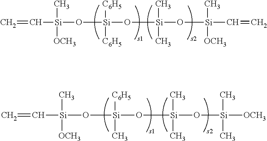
C=C[Si](C)([OCH3])O[Si](O[Si](O[Si](C=C)(C)[OCH3])(C)C)([C6H5])[C6H5].C=C[Si](C)([OCH3])O[Si](O[Si](O[Si]([OCH3])(C)C)(C)C)(C)[C6H5]
